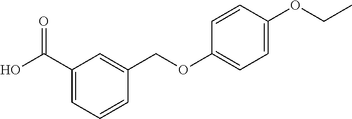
C1(C(O)=O)=CC=CC(COC2=CC=C(OCC)C=C2)=C1
